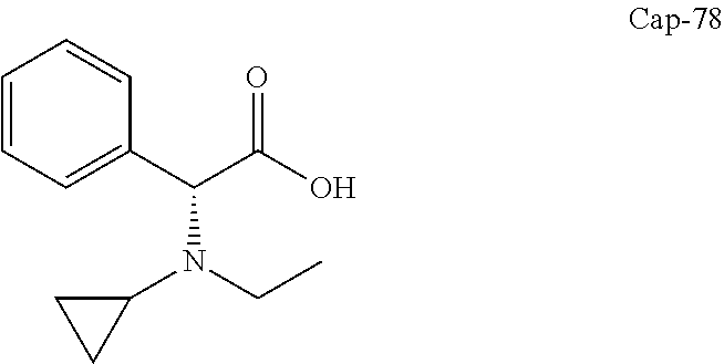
C1=CC=CC(C(C(O)=O)N(C2CC2)CC)=C1
